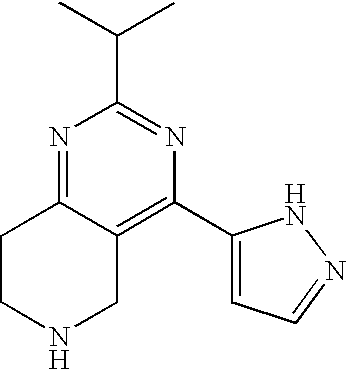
N1=C2C(=C(C3=CC=NN3)N=C1C(C)C)CNCC2
